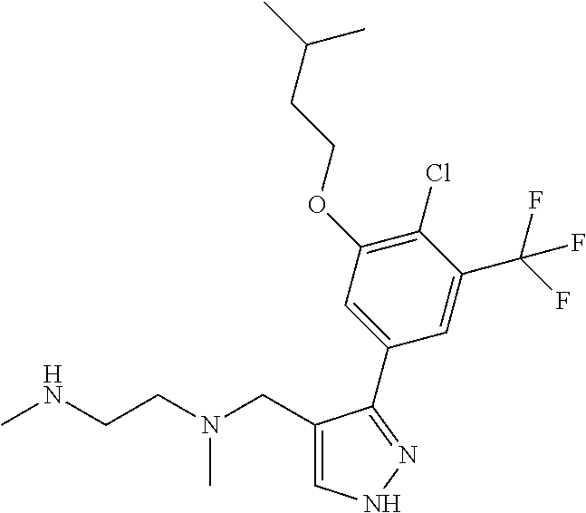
C1(CN(CCNC)C)=CNN=C1C1=CC(OCCC(C)C)=C(Cl)C(C(F)(F)F)=C1
